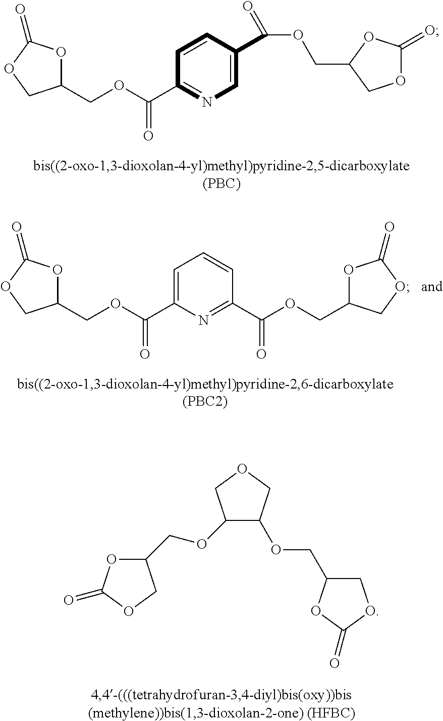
C(OCC1OC(=O)OC1)(=O)C1=NC=C(C(OCC2COC(=O)O2)=O)C=C1.C(OCC1OC(=O)OC1)(=O)C1=CC=CC(C(OCC2OC(=O)OC2)=O)=N1.C1(OCC2OC(=O)OC2)C(OCC2COC(=O)O2)COC1
